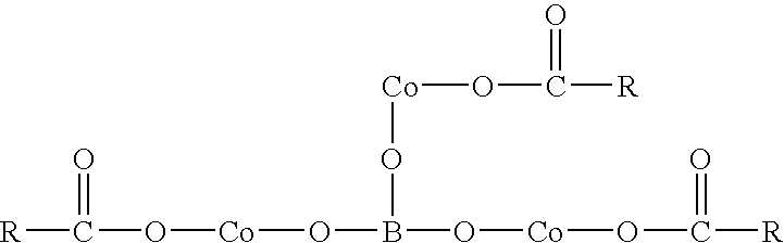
O([Co]OB(O[Co]OC([R])=O)O[Co]OC([R])=O)C([R])=O
